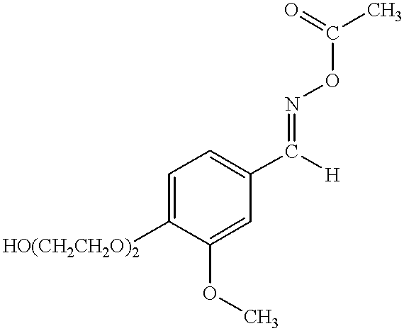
C1(OC)=CC(C([H])=NOC(C)=O)=CC=C1[HO(CH2CH2O)2]
